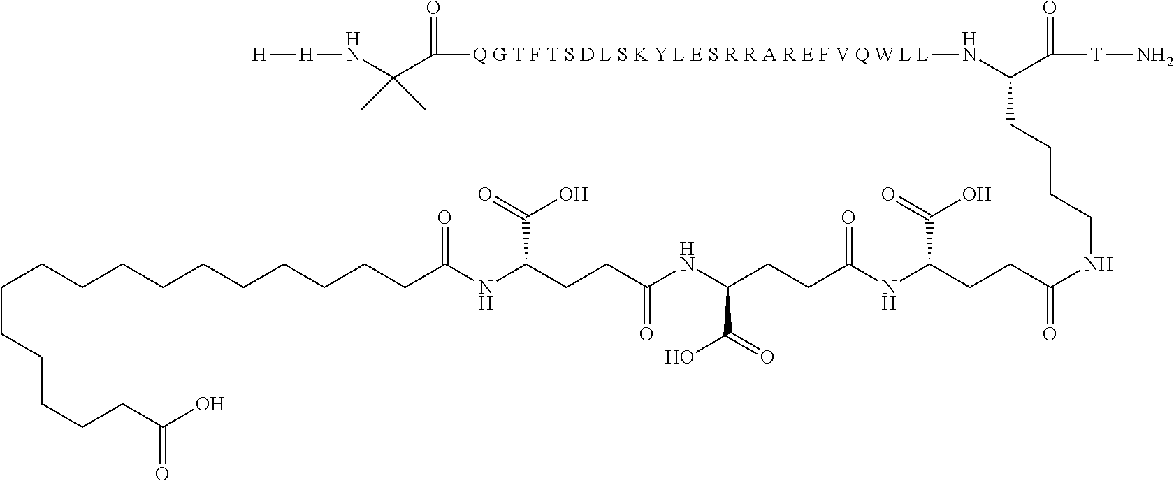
C(CCCCCCCCCCC(NC(CCC(NC(CCC(NC(CCC(NCCCCC(N[Q G T F T S D L S K Y L E S R R A R E F V Q W L L]C(C(N[H][H])(C)C)=O)C([T]N)=O)=O)C(=O)O)=O)C(=O)O)=O)C(=O)O)=O)CCCCCC(O)=O
